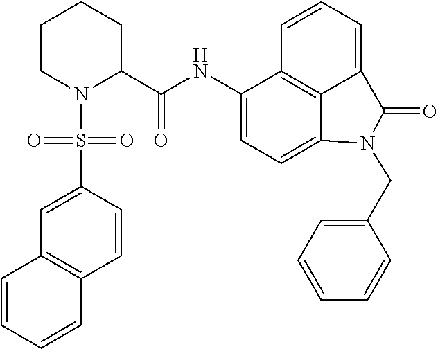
C1(NC(C2CCCCN2S(=O)(C2=CC3=C(C=C2)C=CC=C3)=O)=O)=CC=C2C3=C1C=CC=C3C(=O)N2CC1=CC=CC=C1
